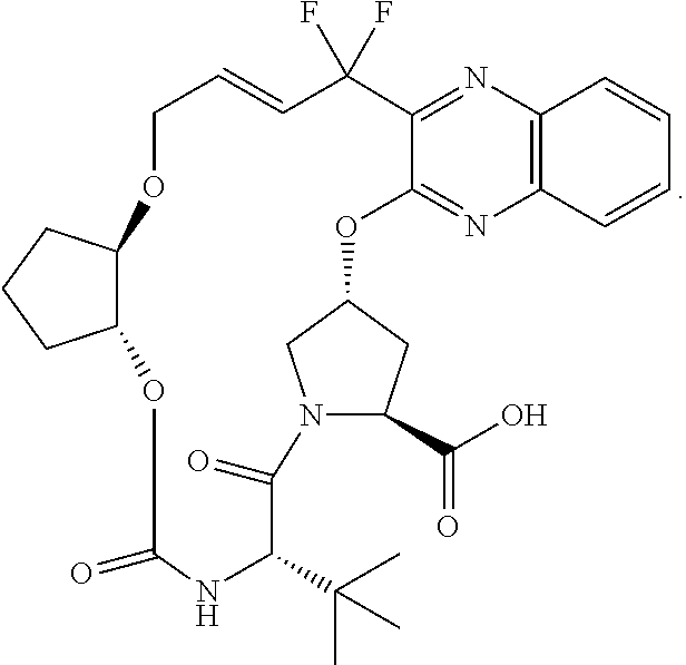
C12=C(N=C3C(=N1)OC1CC(C(O)=O)N(C1)C(=O)C(C(C)(C)C)NC(=O)OC1C(CCC1)OCC=CC3(F)F)C=CC=C2
